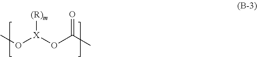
CO[X](OC(=O)C)[(R)m]
